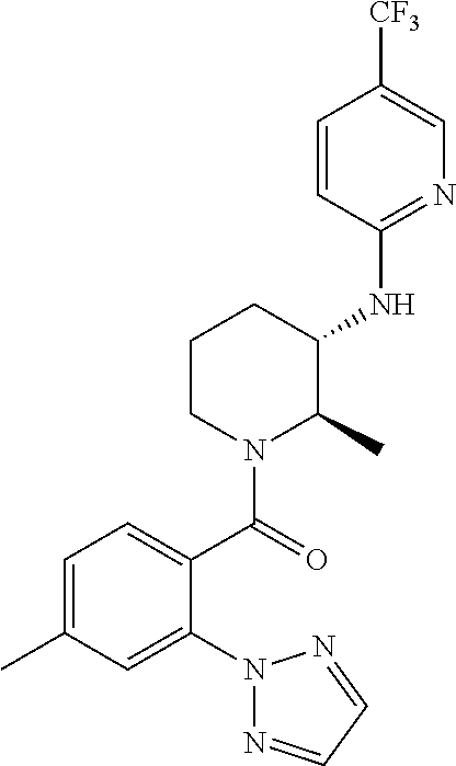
C1=CC(NC2CCCN(C(=O)C3=CC=C(C)C=C3N3N=CC=N3)C2C)=NC=C1[CF3]
